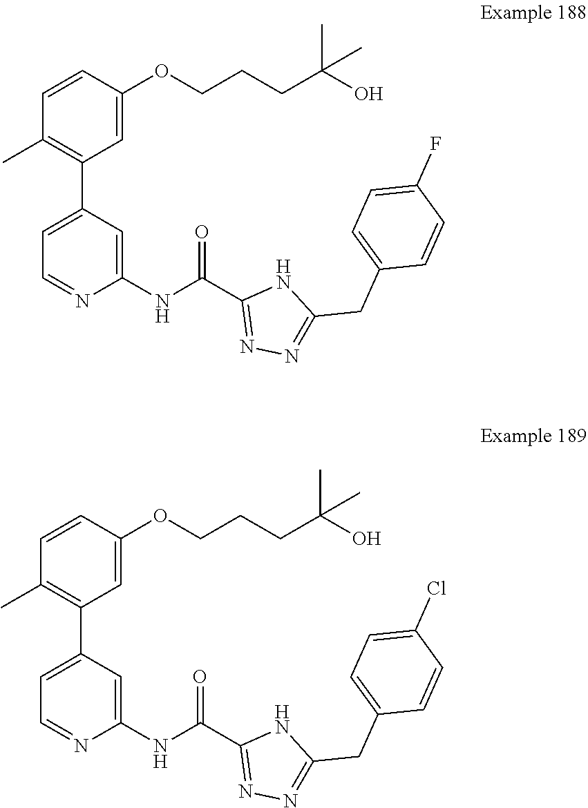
C1(OCCCC(C)(C)O)=CC(C2=CC=NC(NC(C3=NN=C(CC4=CC=C(F)C=C4)N3)=O)=C2)=C(C)C=C1.C1=CC(C)=C(C2=CC=NC(NC(C3=NN=C(CC4=CC=C(Cl)C=C4)N3)=O)=C2)C=C1OCCCC(C)(C)O
